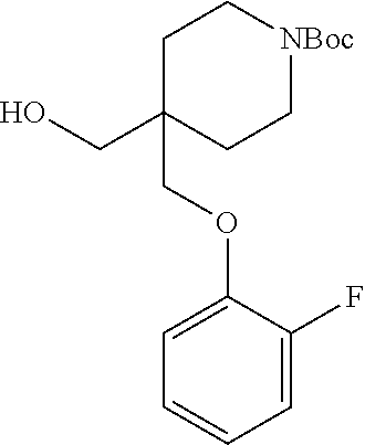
C1C(CO)(COC2=CC=CC=C2F)CC[NBoc]C1
